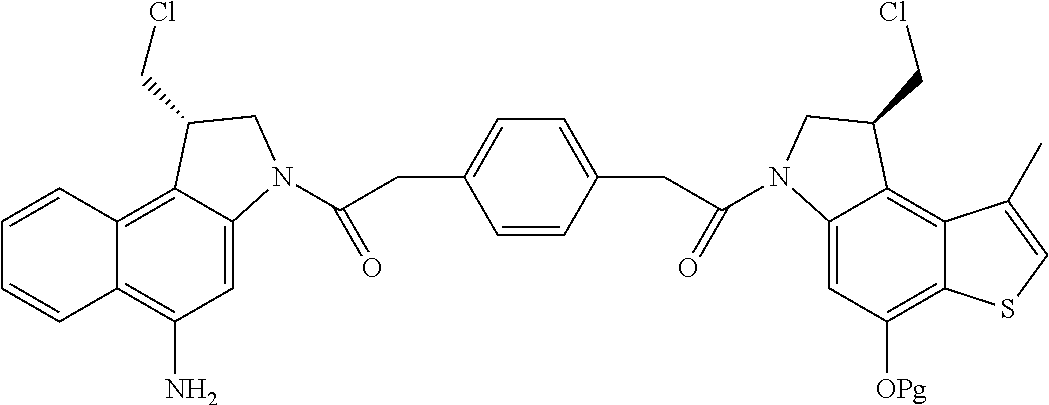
C12=C3C(=CC(N)=C1C=CC=C2)N(C(=O)CC1=CC=C(CC(N2C4=CC([OPg])=C5C(=C4C(CCl)C2)C(C)=CS5)=O)C=C1)CC3CCl
